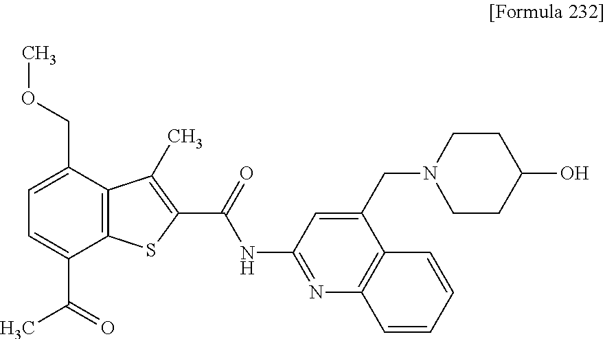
C12=C(C(COC)=CC=C1C(=O)C)C(C)=C(C(=O)NC1=NC3=C(C(CN4CCC(O)CC4)=C1)C=CC=C3)S2
